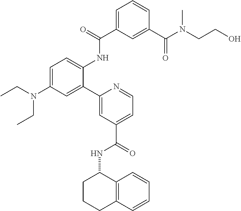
C1=C(C(=O)NC2=CC=C(N(CC)CC)C=C2C2=CC(C(=O)NC3CCCC4=C3C=CC=C4)=CC=N2)C=C(C(N(CCO)C)=O)C=C1
